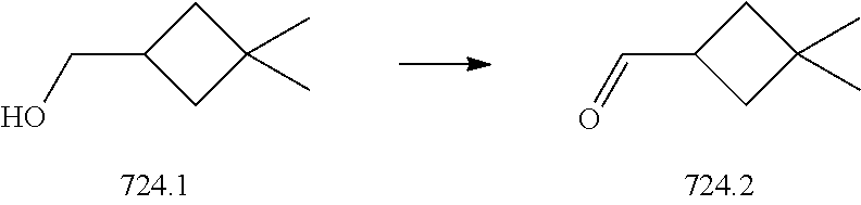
C1(CO)CC(C)(C)C1.C1(C=O)CC(C)(C)C1
